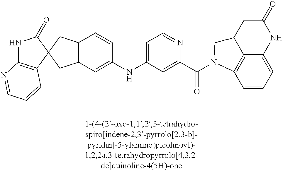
N1C2=C(C=CC=N2)C2(C1=O)CC1=C(C2)C=C(NC2=CC=NC(C(=O)N3C4=C5C(=CC=C4)NC(=O)CC5C3)=C2)C=C1
